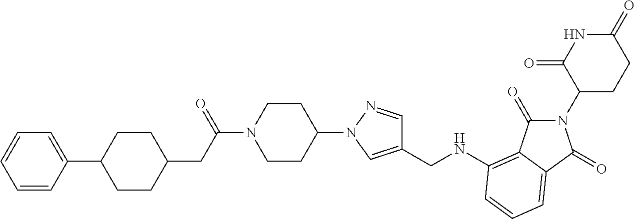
C1(CNC2=C3C(=O)N(C4CCC(=O)NC4=O)C(=O)C3=CC=C2)=CN(C2CCN(C(=O)CC3CCC(C4=CC=CC=C4)CC3)CC2)N=C1
